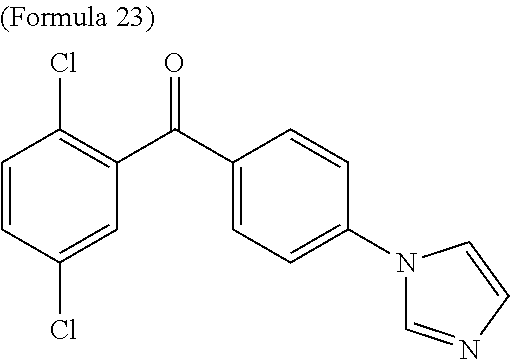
C1=CC(Cl)=CC(C(C2=CC=C(N3C=NC=C3)C=C2)=O)=C1Cl
